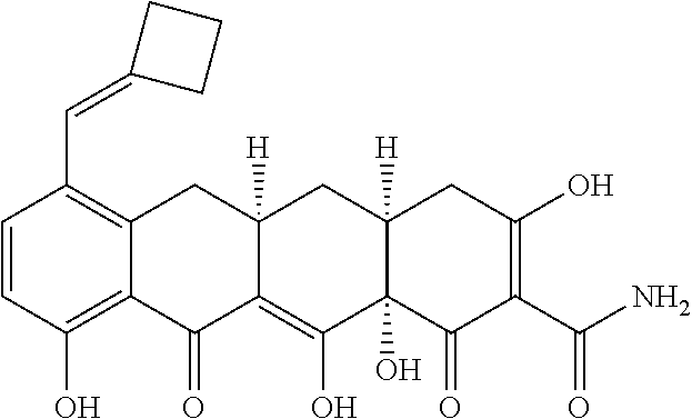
C1=CC(O)=C2C(=C1C=C1CCC1)CC1([H])C(=C(O)C3(O)C([H])(C1)CC(O)=C(C(N)=O)C3=O)C2=O
